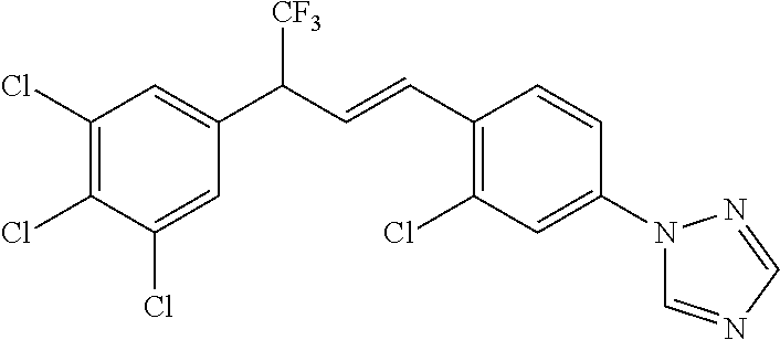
C1(Cl)=CC(C(C=CC2=C(Cl)C=C(N3C=NC=N3)C=C2)[CF3])=CC(Cl)=C1Cl
